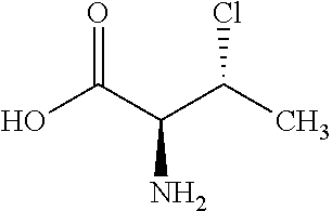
OC(C(C(C)Cl)N)=O
